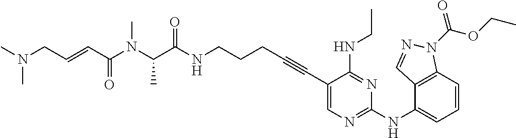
C(N(C(C(NCCCC#CC1=CN=C(NC2=CC=CC3=C2C=NN3C(OCC)=O)N=C1NCC)=O)C)C)(C=CCN(C)C)=O
